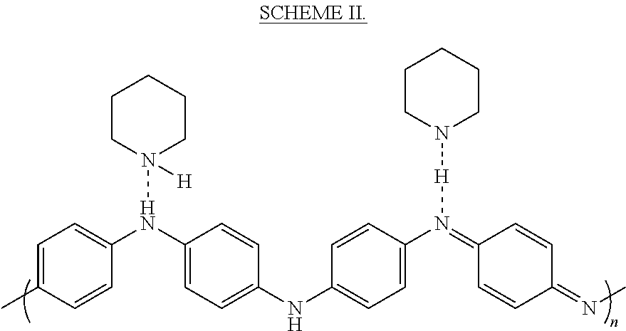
C1=C(C)C=CC(N(C2=CC=C(NC3=CC=C(N(=C4C=CC(=NC)C=C4)[H]N4CCCCC4)C=C3)C=C2)N2([H])CCCCC2)=C1
